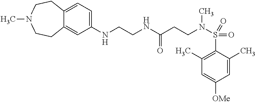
C(NC(CCN(S(=O)(C1=C(C)C=C([OMe])C=C1C)=O)C)=O)CNC1=CC=C2C(=C1)CCN(C)CC2
